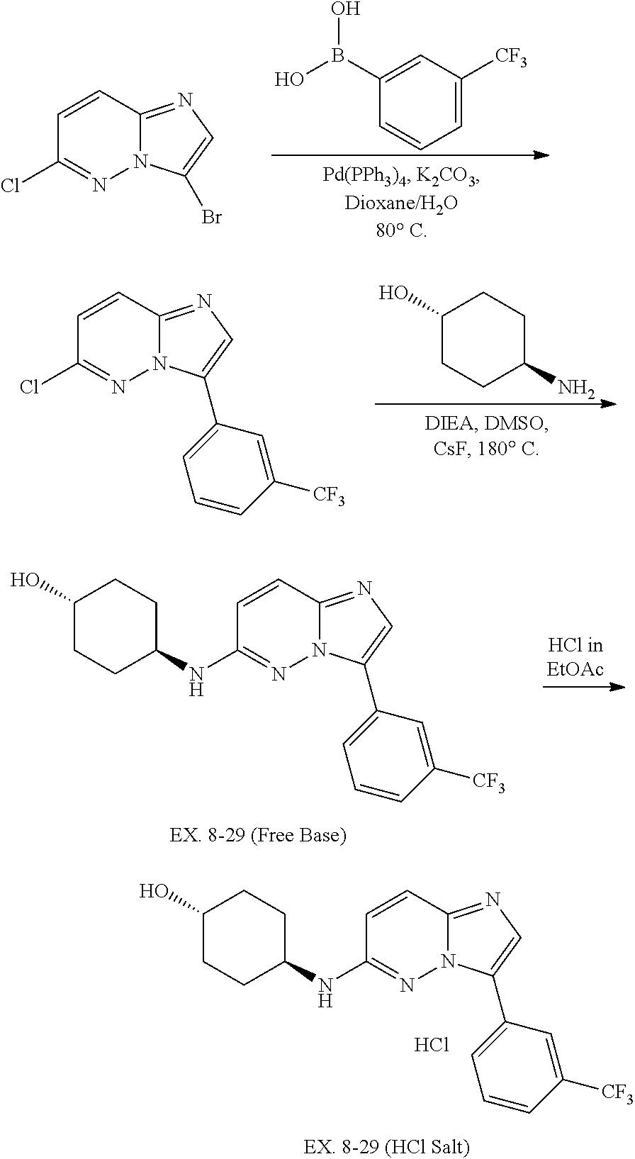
C1=CC2=NC=C(Br)N2N=C1Cl.C1=C([CF3])C=C(B(O)O)C=C1.C1=CC2=NC=C(C3=CC=CC([CF3])=C3)N2N=C1Cl.C1(O)CCC(N)CC1.C1=CC2=NC=C(C3=CC=CC([CF3])=C3)N2N=C1NC1CCC(O)CC1.C1=CC2=NC=C(C3=CC=CC([CF3])=C3)N2N=C1NC1CCC(O)CC1.Cl
